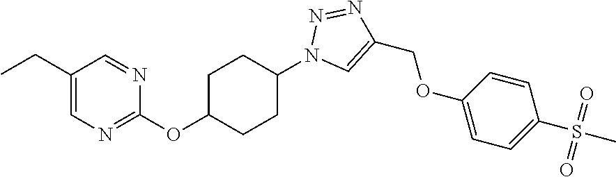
C1(CC)=CN=C(OC2CCC(N3C=C(COC4=CC=C(S(C)(=O)=O)C=C4)N=N3)CC2)N=C1
